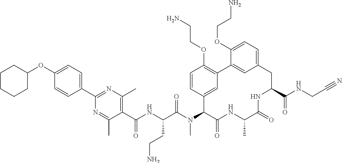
C1(OC2=CC=C(C3=NC(C)=C(C(NC(C(N(C4C5=CC(=C(OCCN)C=C5)C5=CC(=CC=C5OCCN)CC(C(NCC#N)=O)NC(=O)C(C)NC4=O)C)=O)CCN)=O)C(C)=N3)C=C2)CCCCC1
